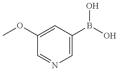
C1(OC)=CC(B(O)O)=CN=C1
